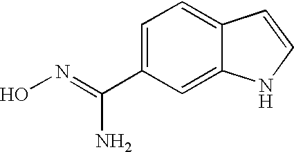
C1=C(C(=NO)N)C=C2C(=C1)C=CN2
